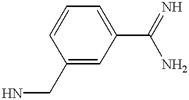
C1(CN)=CC(C(N)=N)=CC=C1
